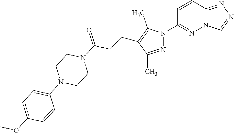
C12=NN=CN1N=C(N1N=C(C)C(CCC(N3CCN(C4=CC=C(OC)C=C4)CC3)=O)=C1C)C=C2
